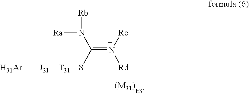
[H31Ar][J31][T31]SC(N([Rb])[Ra])=N([Rc])[Rd]
